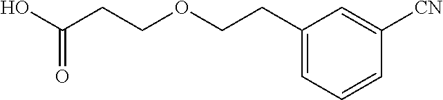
OC(CCOCCC1=CC=CC([CN])=C1)=O
